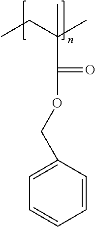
C(OC(C(CC)(C)C)=O)C1=CC=CC=C1
